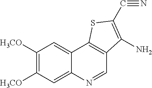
C1([H3CO])=C([H3CO])C=C2C(=C1)C1=C(C=N2)C(N)=C(C#N)S1
